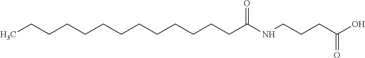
C(CCCCC(NCCCC(=O)O)=O)CCCCCCCC
